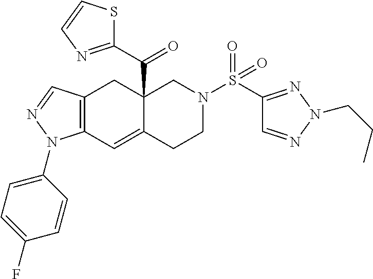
C12=C(C=NN1C1=CC=C(F)C=C1)CC1(C(C3=NC=CS3)=O)C(=C2)CCN(S(C2=NN(CCC)N=C2)(=O)=O)C1
